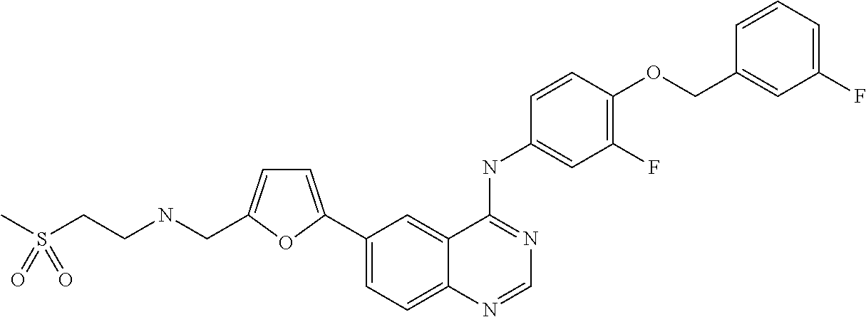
C1=NC2=CC=C(C3=CC=C(CNCCS(C)(=O)=O)O3)C=C2C(NC2=CC(F)=C(OCC3=CC(F)=CC=C3)C=C2)=N1
